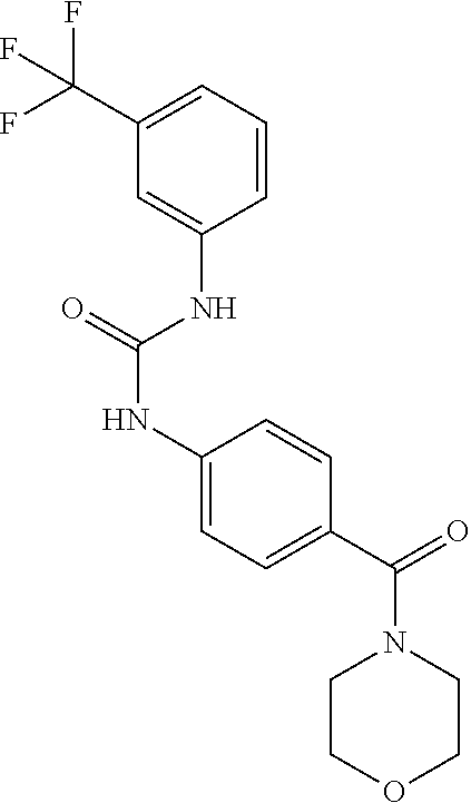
C1(C(F)(F)F)=CC=CC(NC(NC2=CC=C(C(N3CCOCC3)=O)C=C2)=O)=C1
